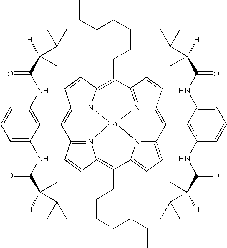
C12=C(C3=C(NC(C4([H])C(C)(C)C4)=O)C=CC=C3NC(C3([H])C(C)(C)C3)=O)C3=N4C(=C(CCCCCCC)C5=CC=C6N5[Co]45N1C(=C(CCCCCCC)C1=N5C(=C6C4=C(NC(C5([H])C(C)(C)C5)=O)C=CC=C4NC(C4([H])C(C)(C)C4)=O)C=C1)C=C2)C=C3
